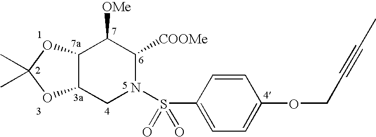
C12C(CN(S(C3=CC=C(OCC#CC)C=C3)(=O)=O)C([COOMe])C1[OMe])OC(C)(C)O2
